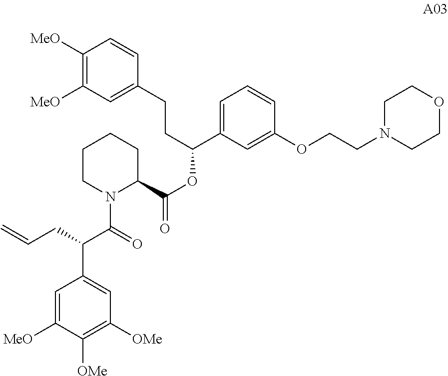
N1(C(=O)C(C2=CC([OMe])=C([OMe])C([MeO])=C2)CC=C)C(C(=O)OC(C2=CC=CC(OCCN3CCOCC3)=C2)CCC2=CC([MeO])=C([MeO])C=C2)CCCC1
